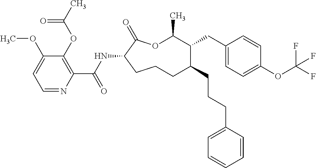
C1CC(NC(C2=C(OC(C)=O)C(OC)=CC=N2)=O)C(=O)OC(C)C(CC2=CC=C(OC(F)(F)F)C=C2)C(CCCC2=CC=CC=C2)C1
